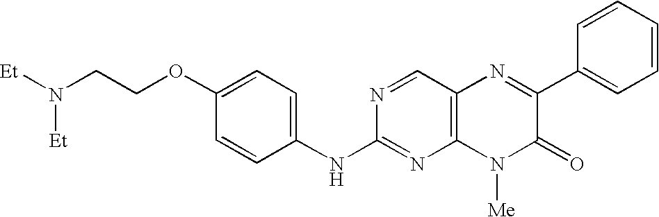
C(COC1=CC=C(NC2=NC3=C(C=N2)N=C(C2=CC=CC=C2)C(=O)N3[Me])C=C1)N([Et])[Et]
